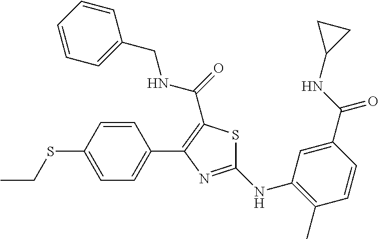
C1(NC2=C(C)C=CC(C(NC3CC3)=O)=C2)=NC(C2=CC=C(SCC)C=C2)=C(C(=O)NCC2=CC=CC=C2)S1
